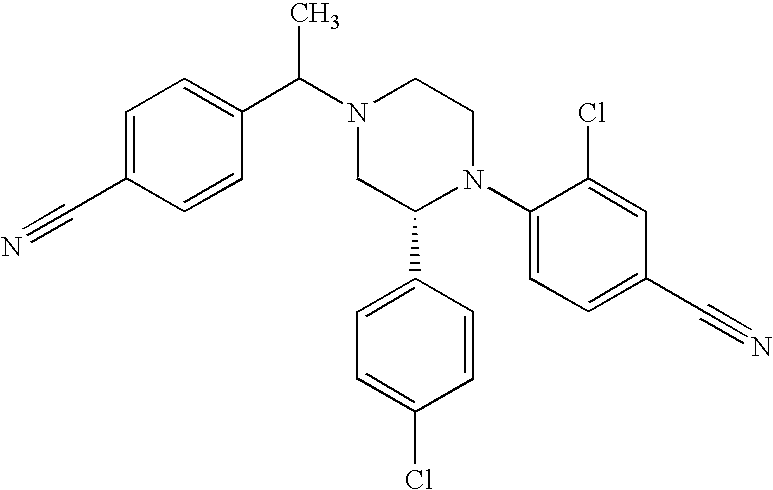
C1=C(C#N)C=CC(C(N2CC(C3=CC=C(Cl)C=C3)N(C3=CC=C(C#N)C=C3Cl)CC2)C)=C1
